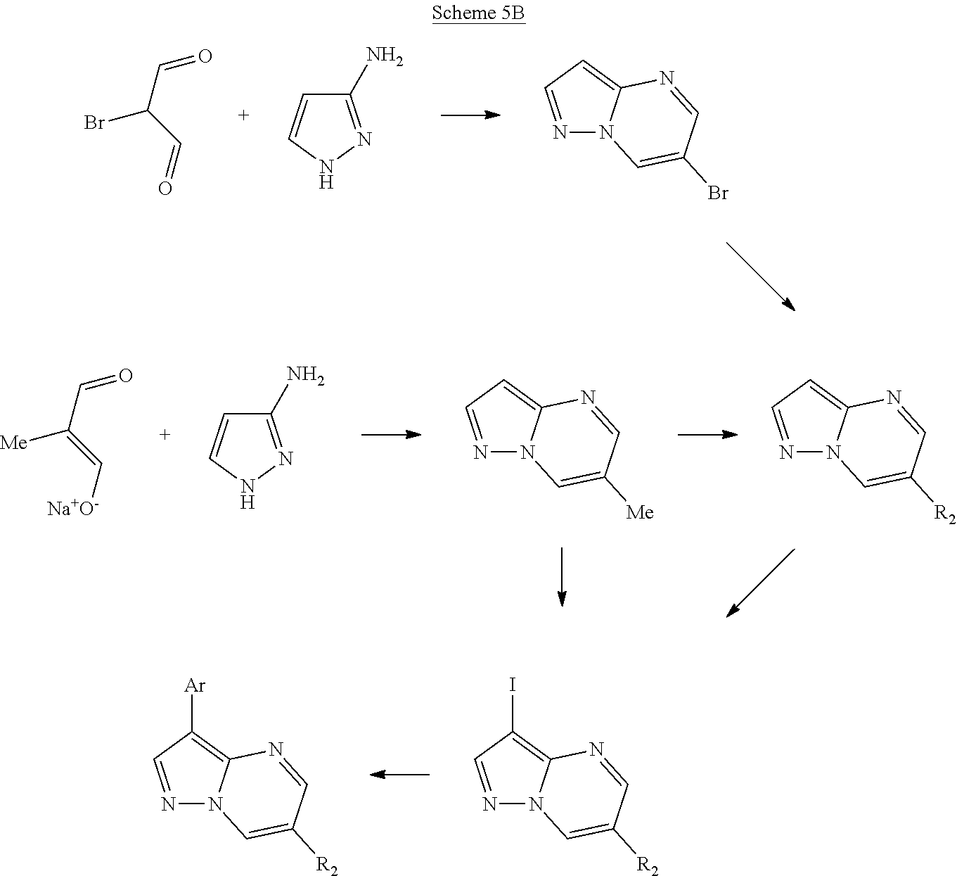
C(C=O)(C=O)Br.C1(N)=NNC=C1.N1=CC=C2N1C=C(Br)C=N2.N1=CC=C2N1C=C([R2])C=N2.C(C=O)(=C[Na+O-])[Me].C1(N)=NNC=C1.N1=CC=C2N1C=C([Me])C=N2.N1=CC(I)=C2N1C=C([R2])C=N2.N1=CC([Ar])=C2N1C=C([R2])C=N2
